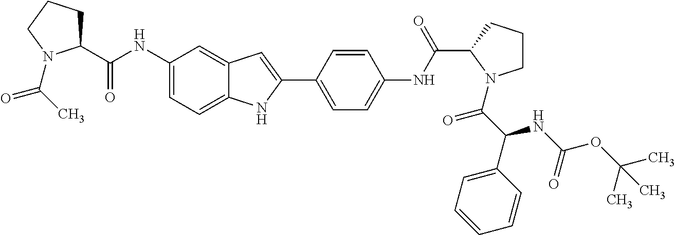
O=C(N1C(C(=O)NC2=CC=C3C(=C2)C=C(C2=CC=C(NC(=O)C4CCCN4C(=O)C(C4=CC=CC=C4)NC(OC(C)(C)C)=O)C=C2)N3)CCC1)C
